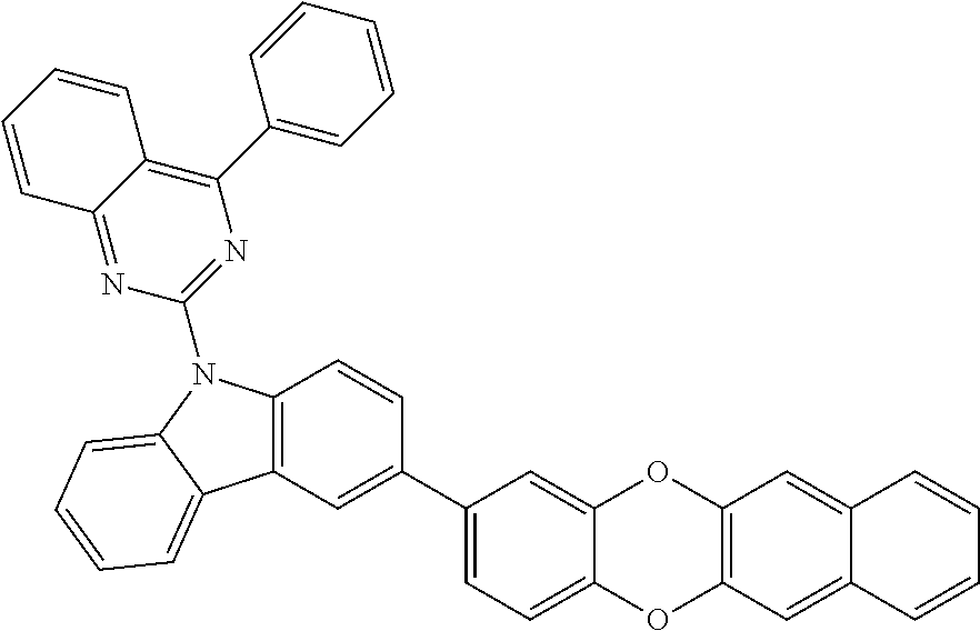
C1(C2=CC3=C(C=C2)N(C2=NC(C4=CC=CC=C4)=C4C(=N2)C=CC=C4)C2=CC=CC=C32)=CC=C2C(=C1)OC1=C(O2)C=C2C(=C1)C=CC=C2
